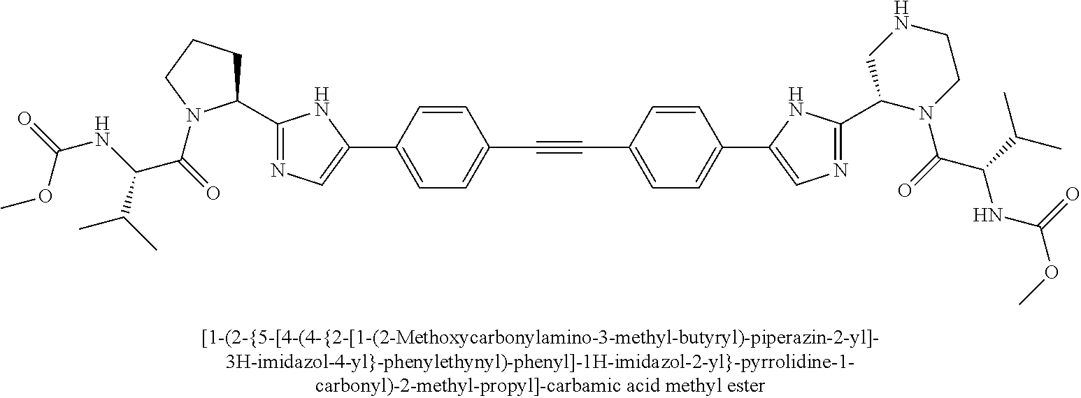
C1=CC(C2=CN=C(C3CCCN3C(=O)C(NC(=O)OC)C(C)C)N2)=CC=C1C#CC1=CC=C(C2=CN=C(C3CNCCN3C(=O)C(C(C)C)NC(OC)=O)N2)C=C1
